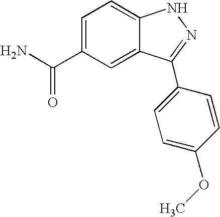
C1(C(N)=O)=CC=C2C(=C1)C(C1=CC=C(OC)C=C1)=NN2
